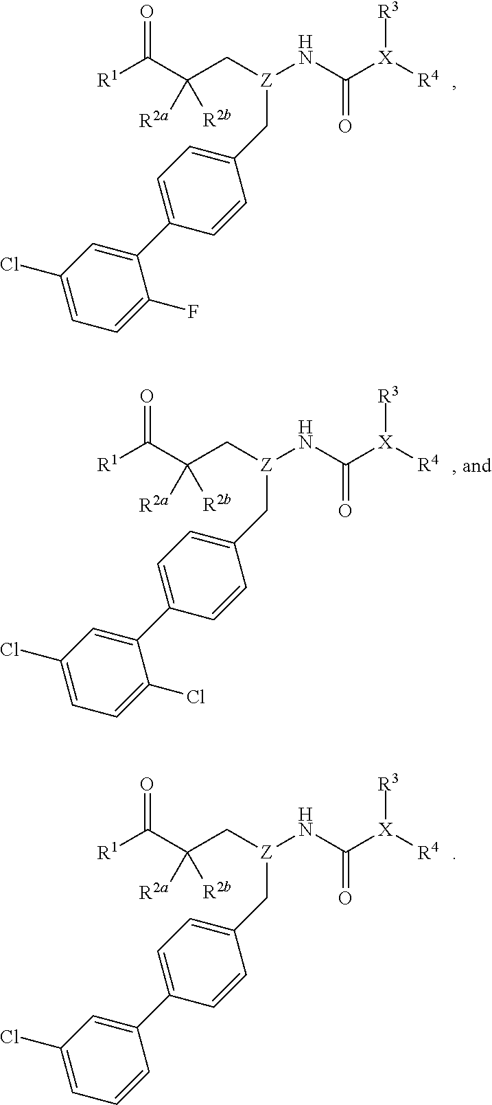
[R1]C(C(C[Z](NC([X]([R4])[R3])=O)CC1=CC=C(C2=CC(Cl)=CC=C2F)C=C1)([R2a])[R2b])=O.[R1]C(C(C[Z](NC([X]([R4])[R3])=O)CC1=CC=C(C2=CC(Cl)=CC=C2Cl)C=C1)([R2a])[R2b])=O.[R1]C(C(C[Z](NC([X]([R4])[R3])=O)CC1=CC=C(C2=CC(Cl)=CC=C2)C=C1)([R2a])[R2b])=O
